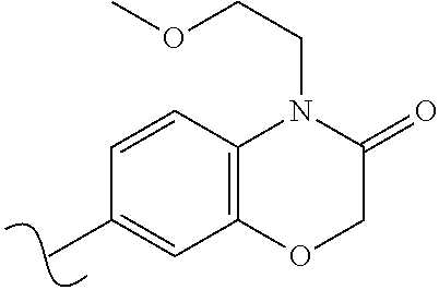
C1=CC2=C(C=C1C)OCC(=O)N2CCOC
